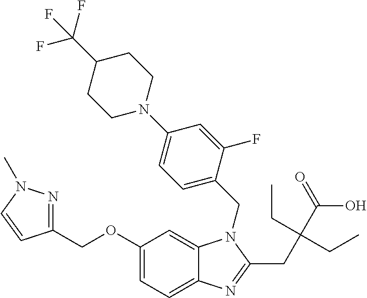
C1(OCC2=NN(C)C=C2)=CC=C2C(=C1)N(CC1=CC=C(N3CCC(C(F)(F)F)CC3)C=C1F)C(CC(CC)(CC)C(=O)O)=N2
